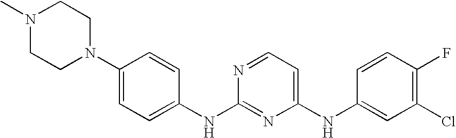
C1(N2CCN(C)CC2)=CC=C(NC2=NC(NC3=CC(Cl)=C(F)C=C3)=CC=N2)C=C1
